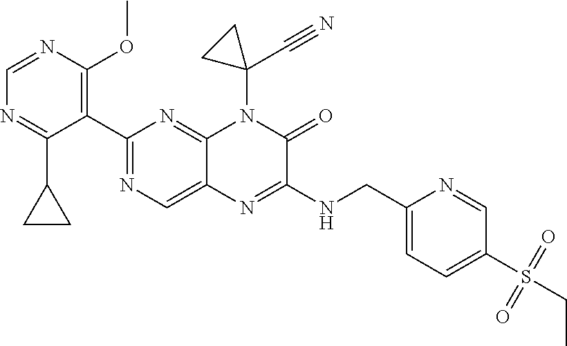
C1=NC(OC)=C(C2=NC=C3C(=N2)N(C2(C#N)CC2)C(=O)C(NCC2=CC=C(S(CC)(=O)=O)C=N2)=N3)C(C2CC2)=N1
